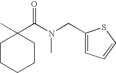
C1(C(=O)N(C)CC2=CC=CS2)(C)CCCCC1
